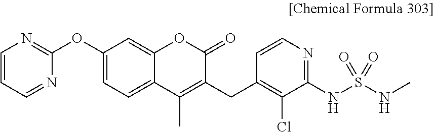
C1(OC2=NC=CC=N2)=CC=C2C(=C1)OC(=O)C(CC1=C(Cl)C(NS(NC)(=O)=O)=NC=C1)=C2C
